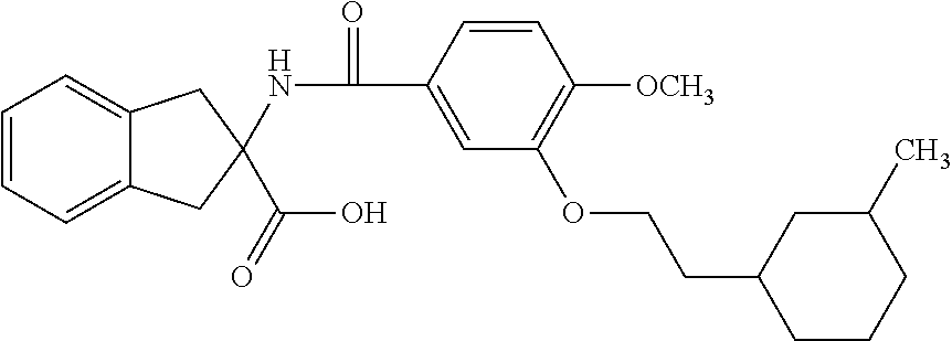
C12=CC=CC=C1CC(C(O)=O)(NC(=O)C1=CC(OCCC3CCCC(C)C3)=C([OCH3])C=C1)C2
